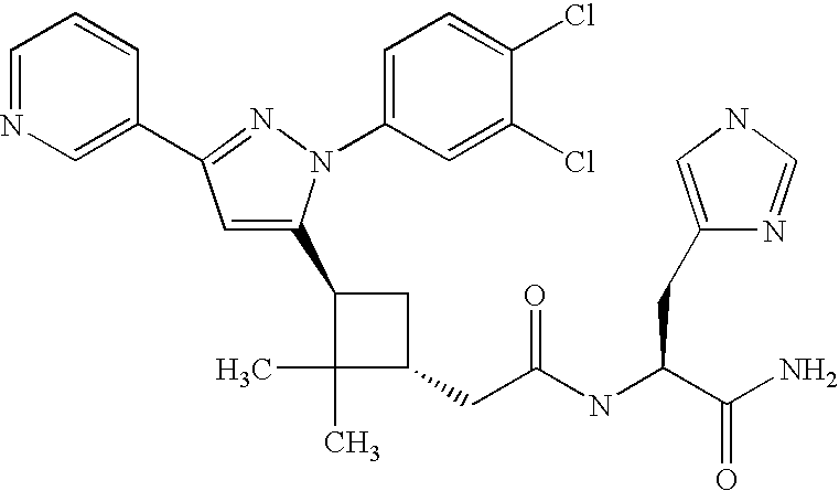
C1(CC(=O)NC(C(N)=O)CC2=CNC=N2)CC(C2=CC(C3=CN=CC=C3)=NN2C2=CC=C(Cl)C(Cl)=C2)C1(C)C
